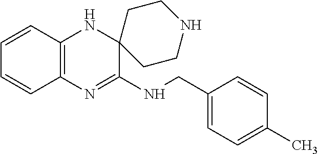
C12=C(N=C(NCC3=CC=C(C)C=C3)C3(N1)CCNCC3)C=CC=C2
